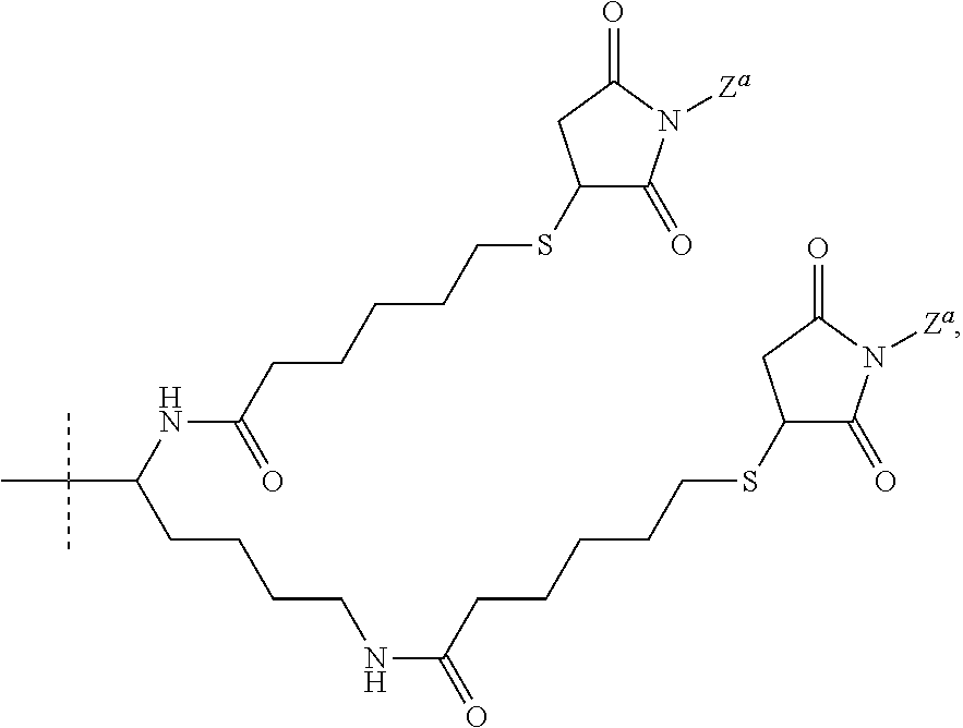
N(C(=O)CCCCCSC1C(=O)N([Za])C(=O)C1)CCCCC(NC(CCCCCSC1C(=O)N([Za])C(=O)C1)=O)C(C)(C)C
